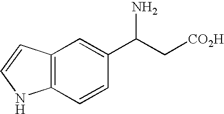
C12=C(C=CC(C(C[CO2H])N)=C1)NC=C2
